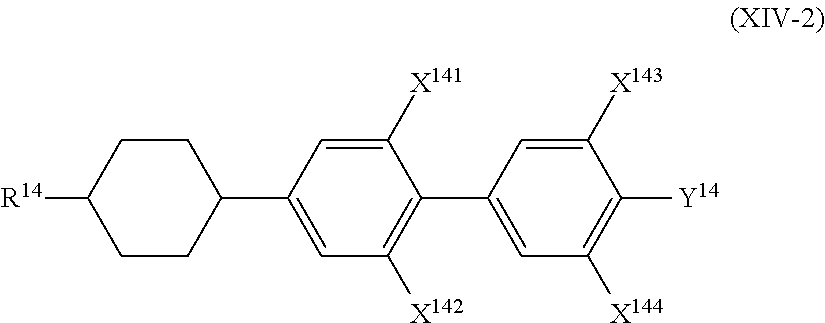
C1CC(C2=CC([X142])=C(C3=CC([X144])=C([Y14])C([X143])=C3)C([X141])=C2)CCC1[R14]
